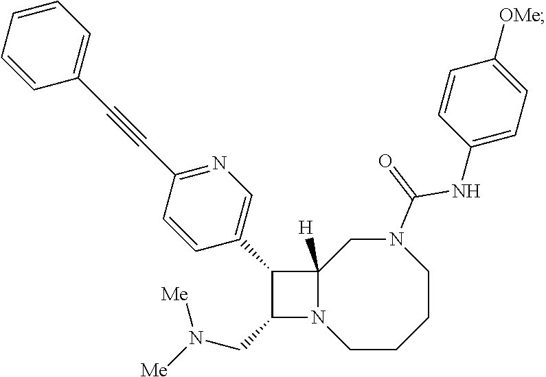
N(CC1N2C([H])(C1C1=CN=C(C#CC3=CC=CC=C3)C=C1)CN(C(NC1=CC=C([OMe])C=C1)=O)CCCC2)([Me])[Me]
